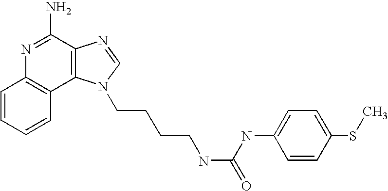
C1=CC=CC2=C1N=C(N)C1=C2N(CCCCNC(=O)NC2=CC=C(SC)C=C2)C=N1
